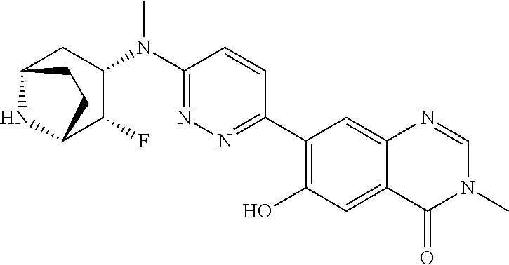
C1(C2=NN=C(N(C3CC4NC(C3F)CC4)C)C=C2)=C(O)C=C2C(=C1)N=CN(C)C2=O
